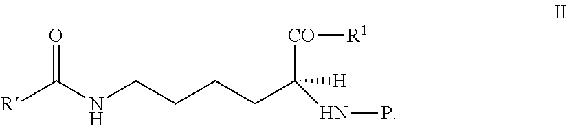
[R]C(NCCCCC([CO][R1])([H])NP)=O
